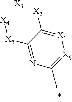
[X3].[X1]1=C([X2])C([X5][X4])=NC(C)=[X6]1
